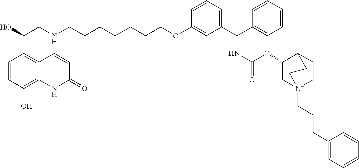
C(C1=C2C=CC(=O)NC2=C(O)C=C1)(CNCCCCCCCOC1=CC(C(C2=CC=CC=C2)NC(=O)OC2C[N+]3(CCCC4=CC=CC=C4)CCC2CC3)=CC=C1)O
